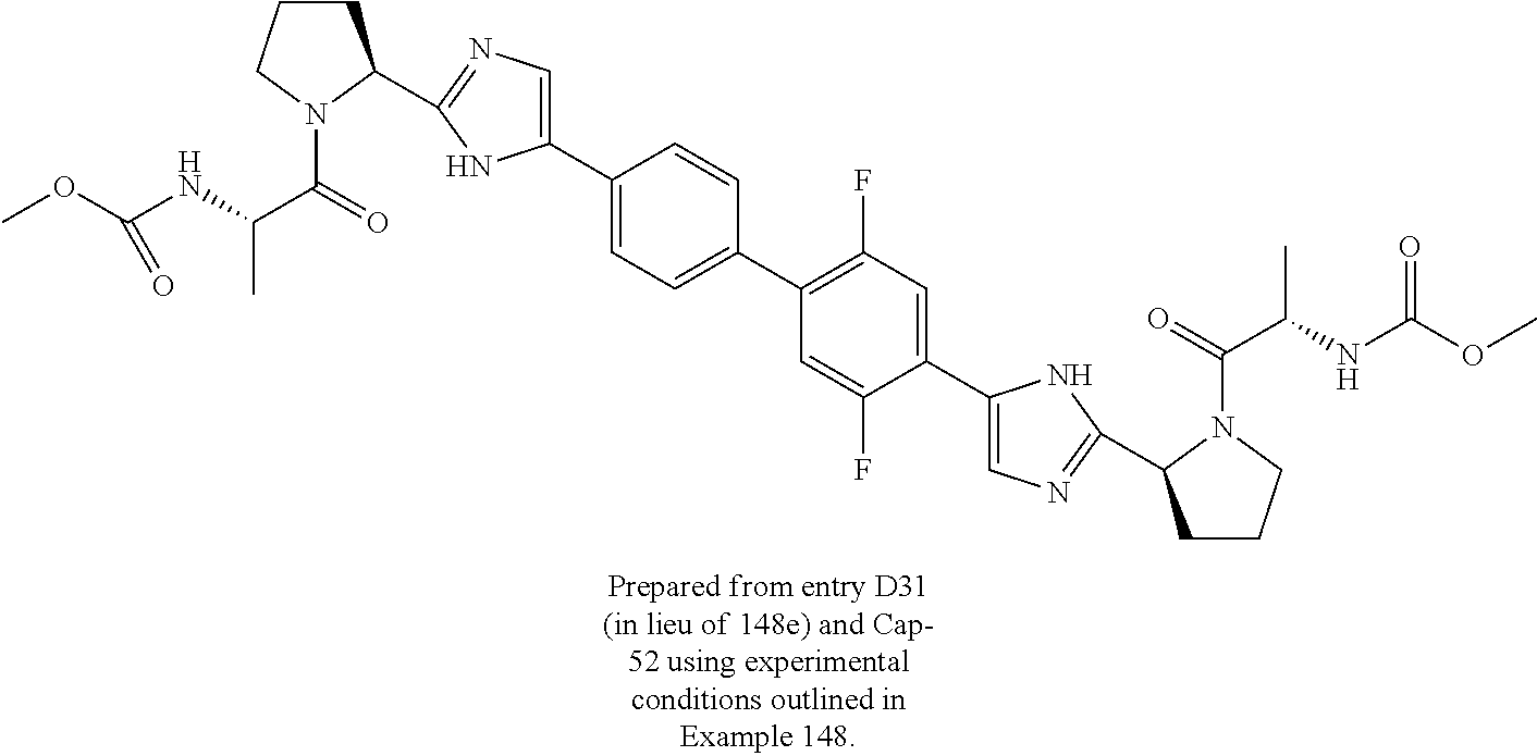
C1CCN(C(=O)C(NC(OC)=O)C)C1C1=NC=C(C2=CC=C(C3=C(F)C=C(C4=CN=C(C5CCCN5C(=O)C(NC(OC)=O)C)N4)C(F)=C3)C=C2)N1
